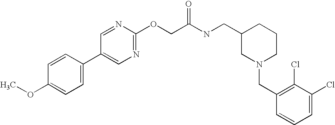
COC1=CC=C(C2=CN=C(OCC(NCC3CN(CC4=C(Cl)C(Cl)=CC=C4)CCC3)=O)N=C2)C=C1
